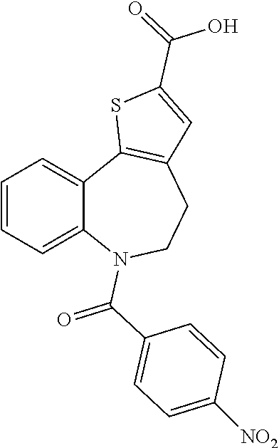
C1=CC=C2C(=C1)C1=C(CCN2C(C2=CC=C([NO2])C=C2)=O)C=C(C(=O)O)S1
